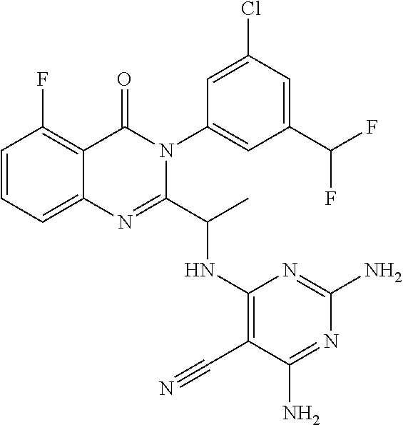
C1=CC=C2C(=C1F)C(=O)N(C1=CC(C(F)F)=CC(Cl)=C1)C(C(C)NC1=C(C#N)C(N)=NC(N)=N1)=N2
